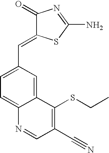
C12=CC=C(C=C3C(=O)N=C(N)S3)C=C1C(SCC)=C(C#N)C=N2
